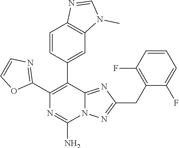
C1(C2=C(C3=CC4=C(C=C3)N=CN4C)C3=NC(CC4=C(F)C=CC=C4F)=NN3C(N)=N2)=NC=CO1
